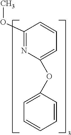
C1(OC)=NC(OC2=CC=CC=C2)=CC=C1
